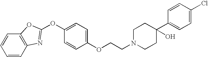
C1=CC2=C(C=C1)OC(OC1=CC=C(OCCN3CCC(C4=CC=C(Cl)C=C4)(O)CC3)C=C1)=N2
